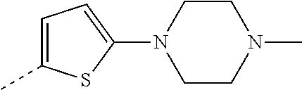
C1=C(C)SC(N2CCN(C)CC2)=C1
